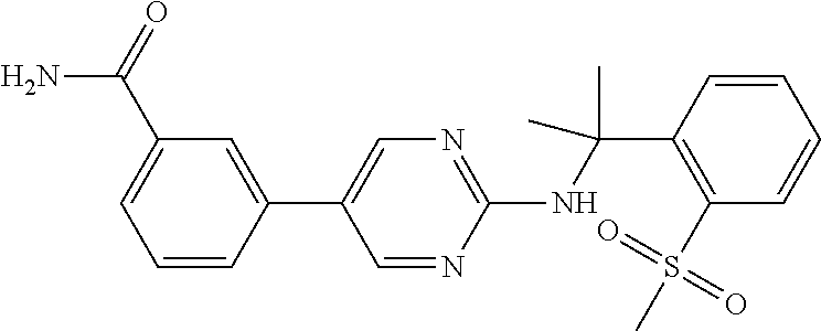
C1(NC(C2=C(S(C)(=O)=O)C=CC=C2)(C)C)=NC=C(C2=CC(C(=O)N)=CC=C2)C=N1
